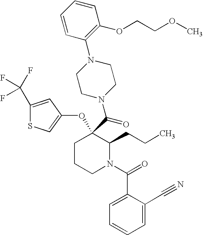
O(C1(C(=O)N2CCN(C3=C(OCCOC)C=CC=C3)CC2)CCCN(C(C2=CC=CC=C2C#N)=O)C1CCC)C1=CSC(C(F)(F)F)=C1
